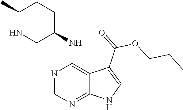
C1(C)NCC(NC2=C3C(=NC=N2)NC=C3C(=O)OCCC)CC1
